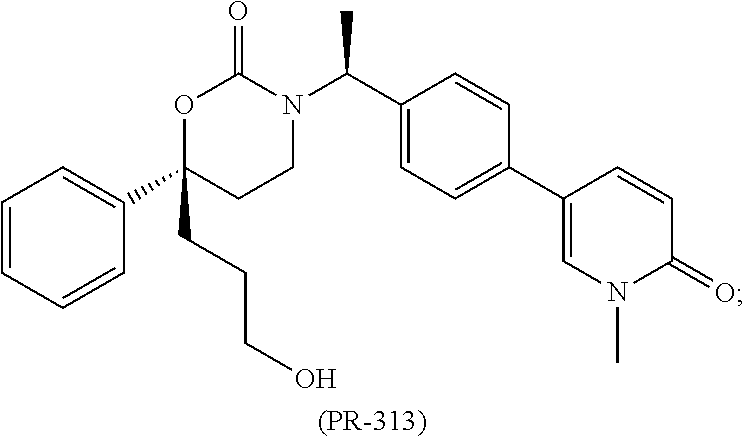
O1C(CCCO)(C2=CC=CC=C2)CCN(C(C2=CC=C(C3=CN(C)C(=O)C=C3)C=C2)C)C1=O
